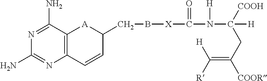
C1(N)=NC2=C(C(N)=N1)[A]C(CB[X]C(=O)N([H])C([COOH])([H])CC(=C([R])[H])[COOR])C=C2
